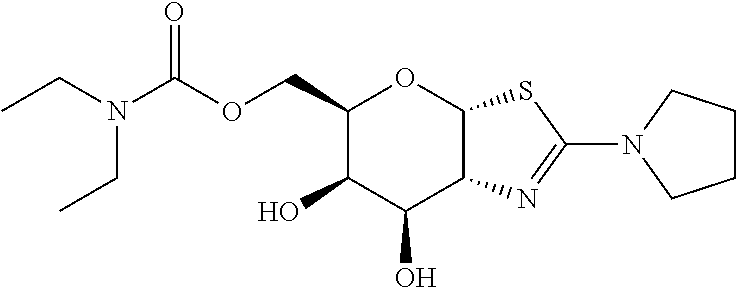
C1(COC(N(CC)CC)=O)C(O)C(O)C2C(O1)SC(N1CCCC1)=N2
